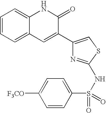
C1=CC=C2C(=C1)NC(=O)C(C1=CSC(NS(C3=CC=C([F3CO])C=C3)(=O)=O)=N1)=C2
